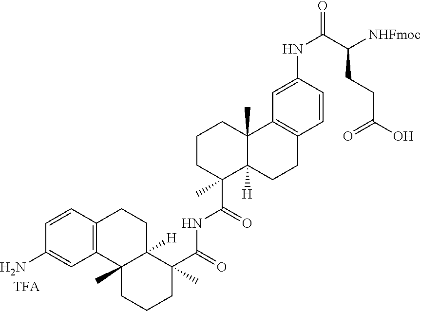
C1=CC2=C(C=C1N)C1(C)C([H])(CC2)C(C(=O)NC(C2(C)C3([H])C(C)(CCC2)C2=C(CC3)C=CC(NC(=O)C([NHFmoc])CCC(O)=O)=C2)=O)(C)CCC1
